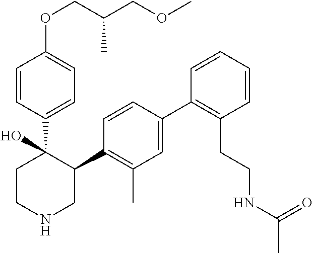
C1(C2=C(C)C=C(C3=C(CCNC(C)=O)C=CC=C3)C=C2)C(C2=CC=C(OCC(COC)C)C=C2)(O)CCNC1
